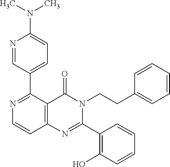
N1=C(C2=CC=C(N(C)C)N=C2)C2=C(C=C1)N=C(C1=C(O)C=CC=C1)N(CCC1=CC=CC=C1)C2=O
